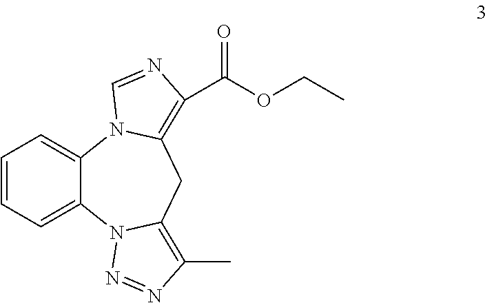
C1=CC=C2C(=C1)N1C(=C(C(OCC)=O)N=C1)CC1=C(C)N=NN21
